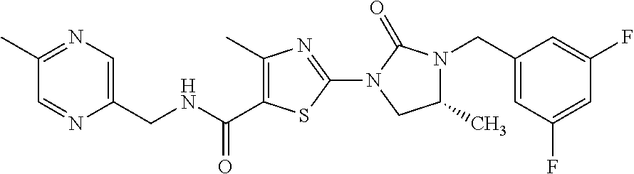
C1(C)=C(C(=O)NCC2=CN=C(C)C=N2)SC(N2C(=O)N(CC3=CC(F)=CC(F)=C3)C(C)C2)=N1
